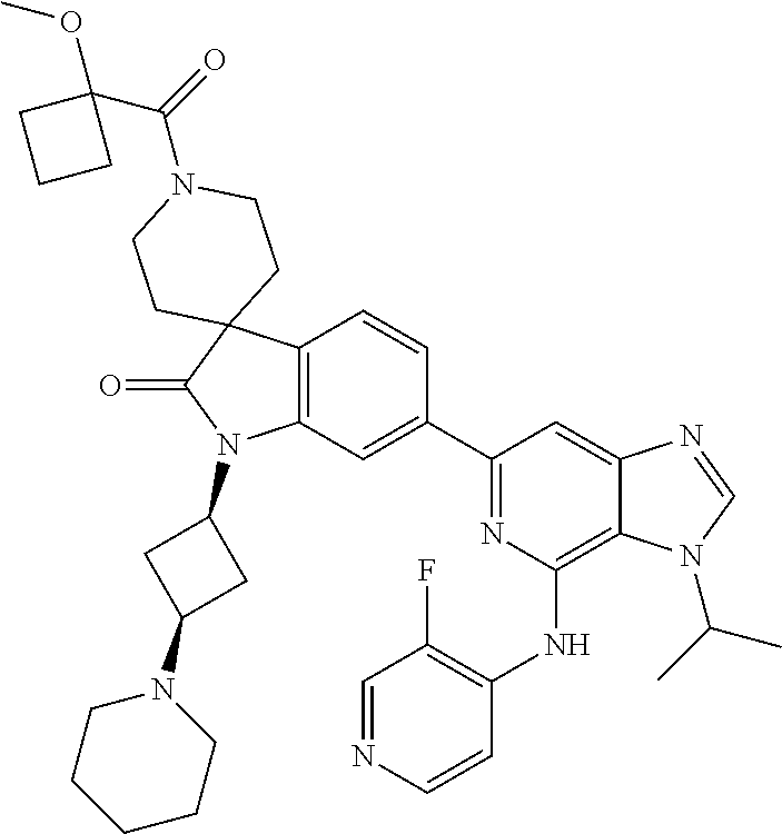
C12=C(C=C(C3=NC(NC4=C(F)C=NC=C4)=C4C(=C3)N=CN4C(C)C)C=C1)N(C1CC(N3CCCCC3)C1)C(=O)C21CCN(C(=O)C2(OC)CCC2)CC1
